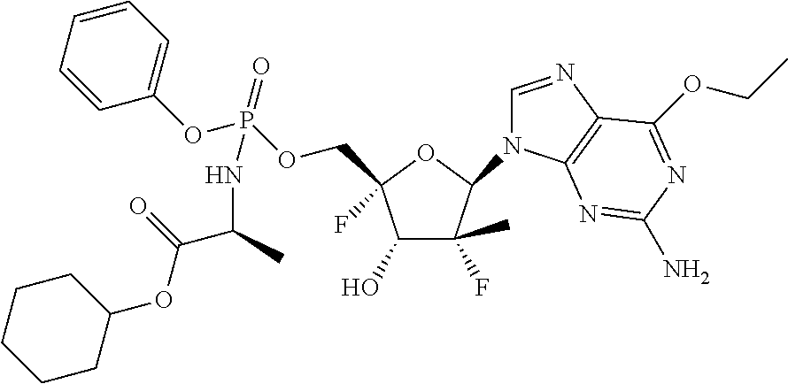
C1(O)C(F)(C)C(N2C=NC3=C2N=C(N)N=C3OCC)OC1(F)COP(OC1=CC=CC=C1)(=O)NC(C(=O)OC1CCCCC1)C
